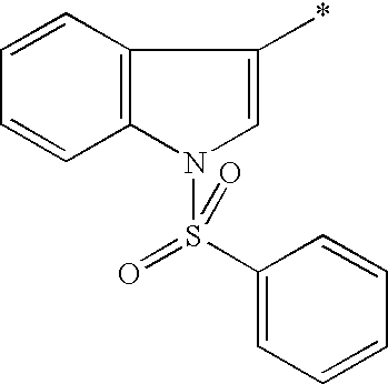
C1=CC=CC2=C1C(*)=CN2S(C1=CC=CC=C1)(=O)=O
